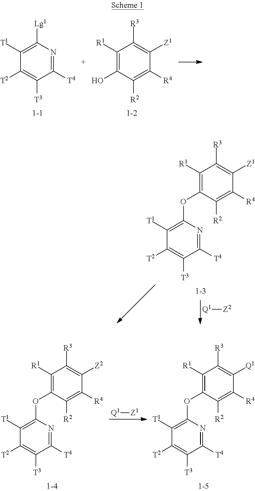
C1([T4])=NC([Lg1])=C([T1])C([T2])=C1[T3].C1([R4])=C([R2])C(O)=C([R1])C([R3])=C1[Z1].C1([R4])=C([R2])C(OC2=C([T1])C([T2])=C([T3])C([T4])=N2)=C([R1])C([R3])=C1[Q1].C1([R4])=C([R2])C(OC2=C([T1])C([T2])=C([T3])C([T4])=N2)=C([R1])C([R3])=C1[Z2].[Q1][Z1].C1([R4])=C([R2])C(OC2=C([T1])C([T2])=C([T3])C([T4])=N2)=C([R1])C([R3])=C1[Z1].[Q1][Z2]
